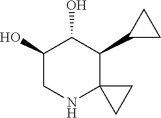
C1(O)CNC2(C(C3CC3)C1O)CC2
